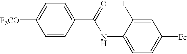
C1=CC(C(=O)NC2=CC=C(Br)C=C2I)=CC=C1[F3CO]
